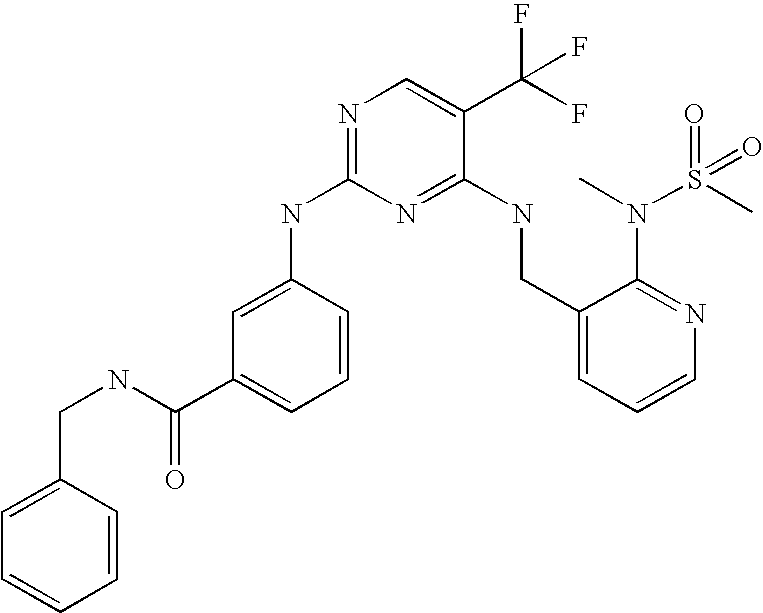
C1(CNC(C2=CC=CC(NC3=NC=C(C(F)(F)F)C(NCC4=CC=CN=C4N(C)S(C)(=O)=O)=N3)=C2)=O)=CC=CC=C1
